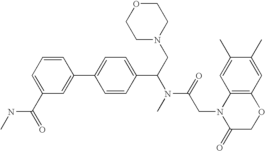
C1=C(C(NC)=O)C=C(C2=CC=C(C(CN3CCOCC3)N(C)C(CN3C(=O)COC4=C3C=C(C)C(C)=C4)=O)C=C2)C=C1
